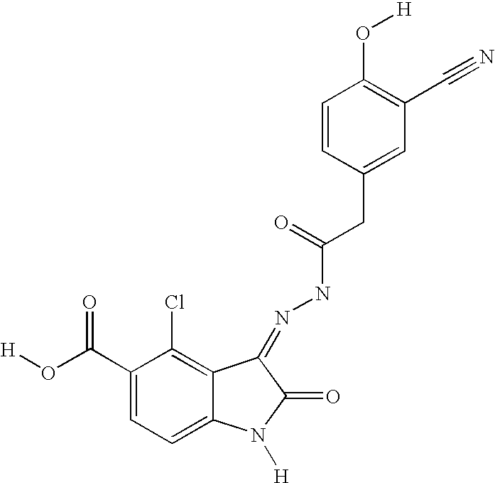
C12=C(Cl)C(C(O[H])=O)=CC=C1N([H])C(=O)C2=NNC(=O)CC1=CC(C#N)=C(O[H])C=C1
